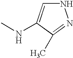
N1C=C(NC)C(C)=N1
